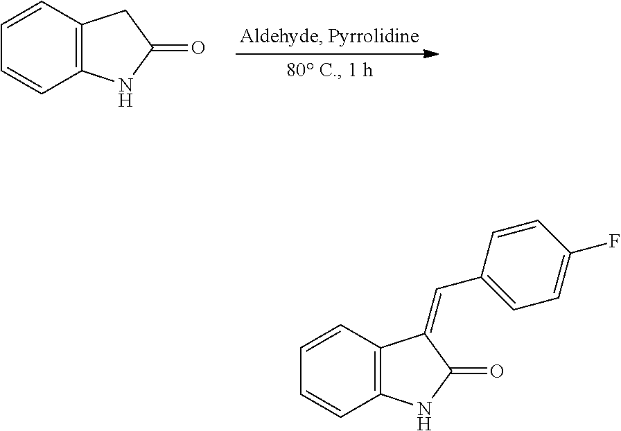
C1=CC2=C(C=C1)NC(=O)C2.C1=CC2=C(C=C1)NC(=O)C2=CC1=CC=C(F)C=C1
